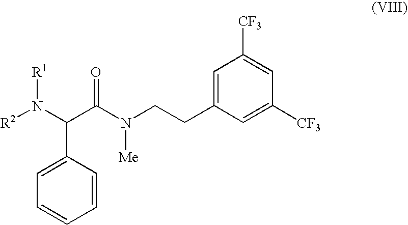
C1=CC(C(N([R1])[R2])C(N(CCC2=CC([CF3])=CC([CF3])=C2)[Me])=O)=CC=C1
